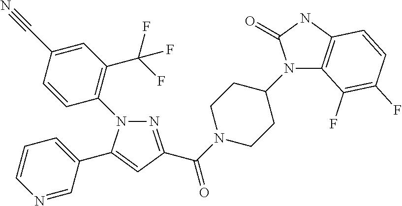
C1(N2N=C(C(=O)N3CCC(N4C5=C(NC4=O)C=CC(F)=C5F)CC3)C=C2C2=CC=CN=C2)=C(C(F)(F)F)C=C(C#N)C=C1
